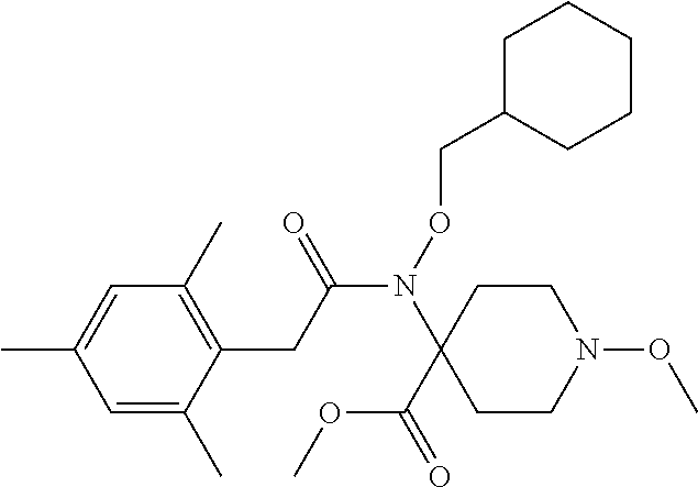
C1=C(C)C=C(C)C(CC(N(OCC2CCCCC2)C2(C(=O)OC)CCN(OC)CC2)=O)=C1C
